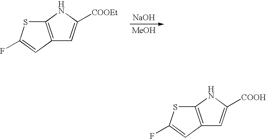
[NaOH].[MeOH].C12=C(NC([COOEt])=C1)SC(F)=C2.C12=C(NC([COOH])=C1)SC(F)=C2
